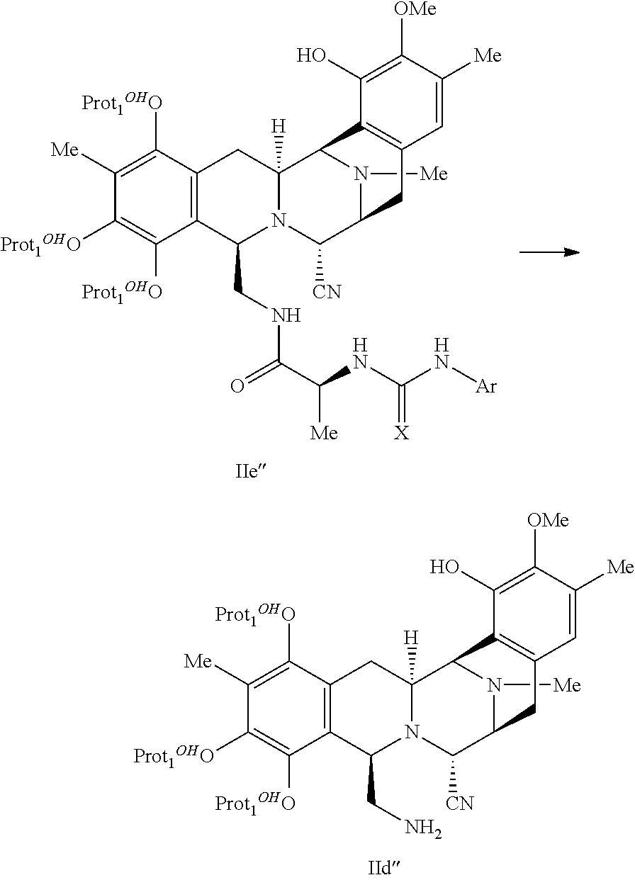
N1([Me])C2C([CN])N3C(CN)C4=C(C([Prot1OHO])=C([Me])C([Prot1OHO])=C4[Prot1OHO])CC3([H])C1C1=C(C2)C=C([Me])C([OMe])=C1O.N1([Me])C2C([CN])N3C(CNC(C(NC(N[Ar])=[X])[Me])=O)C4=C(C([Prot1OHO])=C([Me])C([Prot1OHO])=C4[Prot1OHO])CC3([H])C1C1=C(C2)C=C([Me])C([OMe])=C1O
